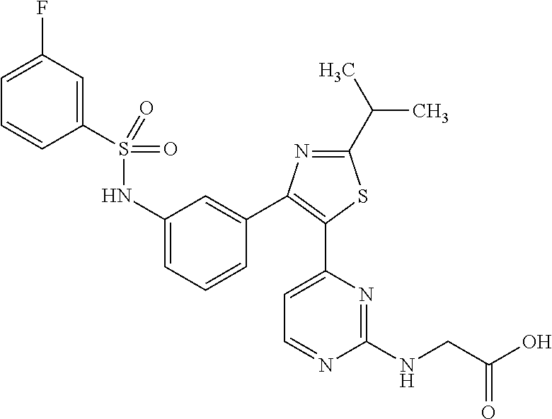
C1(S(NC2=CC=CC(C3=C(C4=CC=NC(NCC(O)=O)=N4)SC(C(C)C)=N3)=C2)(=O)=O)=CC(F)=CC=C1
